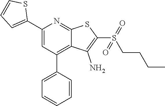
C1(C2=CC=CS2)=CC(C2=CC=CC=C2)=C2C(=N1)SC(S(CCCC)(=O)=O)=C2N
